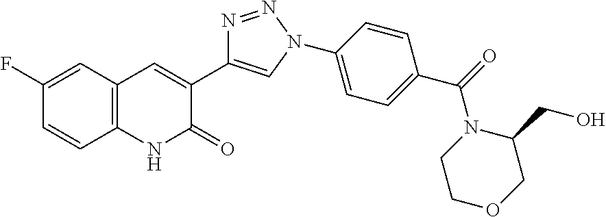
C12=C(C=C(F)C=C1)C=C(C1=CN(C3=CC=C(C(=O)N4CCOCC4CO)C=C3)N=N1)C(=O)N2
